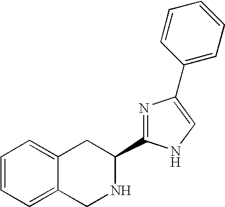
C1=CC=C2C(=C1)CC(C1=NC(C3=CC=CC=C3)=CN1)NC2
